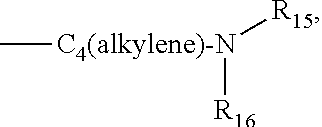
[C4(alkylene)-N]([R16])([R15])C
